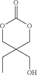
O1CC(CO)(CC)COC1=O
